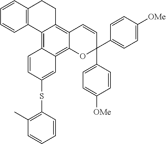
C1=CC2=C(C=C1)C1=C3C(=C4C(=C1CC2)C=CC(C1=CC=C([OMe])C=C1)(C1=CC=C([OMe])C=C1)O4)C=C(SC1=C(C)C=CC=C1)C=C3
